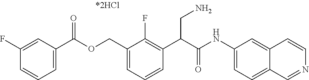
C1=C(COC(C2=CC=CC(F)=C2)=O)C(F)=C(C(C(NC2=CC=C3C(=C2)C=CN=C3)=O)CN)C=C1
